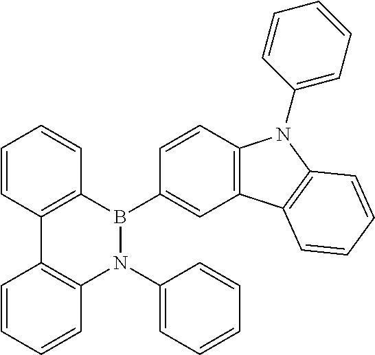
C12=C(B(C3=CC4=C(C=C3)N(C3=CC=CC=C3)C3=C4C=CC=C3)N(C3=CC=CC=C3)C3=C1C=CC=C3)C=CC=C2
